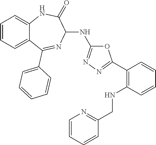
C1(NC2=NN=C(C3=C(NCC4=NC=CC=C4)C=CC=C3)O2)C(=O)NC2=CC=CC=C2C(C2=CC=CC=C2)=N1
